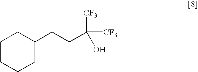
C1CCCC(CCC([CF3])([CF3])O)C1
